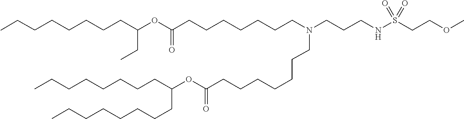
C(CC)(CCCCCCCC)OC(=O)CCCCCCCN(CCCCCCCC(OC(CCCCCCCC)CCCCCCCC)=O)CCCNS(CCOC)(=O)=O
